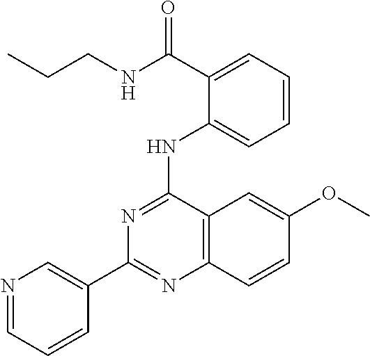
C1(C2=CN=CC=C2)=NC2=C(C(NC3=CC=CC=C3C(NCCC)=O)=N1)C=C(OC)C=C2
